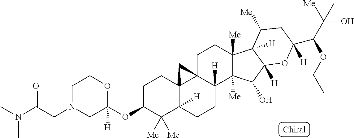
C1([Me])([Me])C2([H])C3(CCC1OC1([H])OCCN(CC(N(C)C)=O)C1)C1(C([H])(CC2)C2([Me])C([Me])(CC1)C1([H])C([H])(C2O)OC([H])(C(C(O)([Me])C)OCC)CC1[Me])C3
